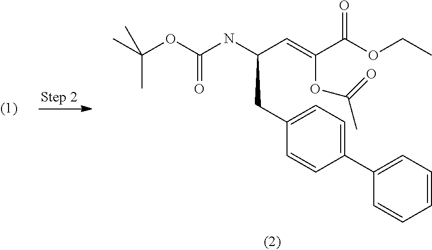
C(OC(NC(C=C(OC(C)=O)C(OCC)=O)CC1=CC=C(C2=CC=CC=C2)C=C1)=O)(C)(C)C
